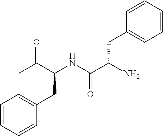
CC(C(NC(C(N)CC1=CC=CC=C1)=O)CC1=CC=CC=C1)=O
